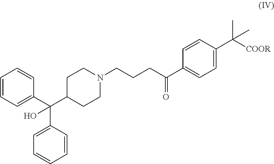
C1=CC=C(C(C2=CC=CC=C2)(O)C2CCN(CCCC(=O)C3=CC=C(C(C)([COOR])C)C=C3)CC2)C=C1
